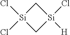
[Si]1(Cl)(Cl)C[Si](Cl)([H])C1
